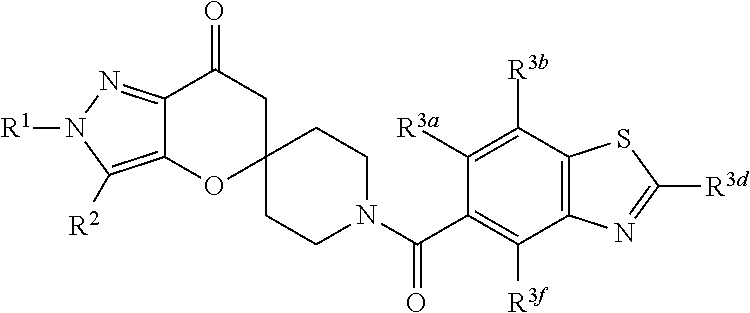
C12=C([R2])N([R1])N=C1C(=O)CC1(O2)CCN(C(C2=C([R3f])C3=C(C([R3b])=C2[R3a])SC([R3d])=N3)=O)CC1
